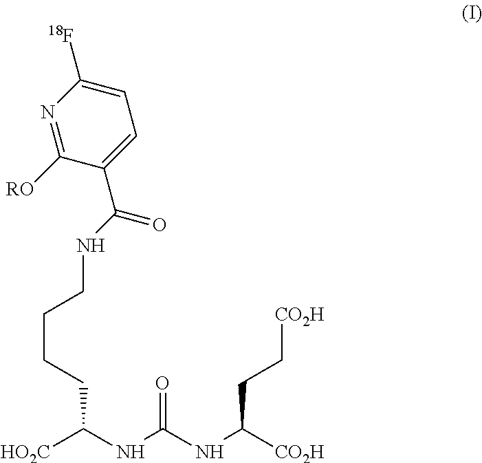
[HO2C]C(NC(NC([CO2H])CC[CO2H])=O)CCCCNC(=O)C1=CC=C([18F])N=C1[RO]
